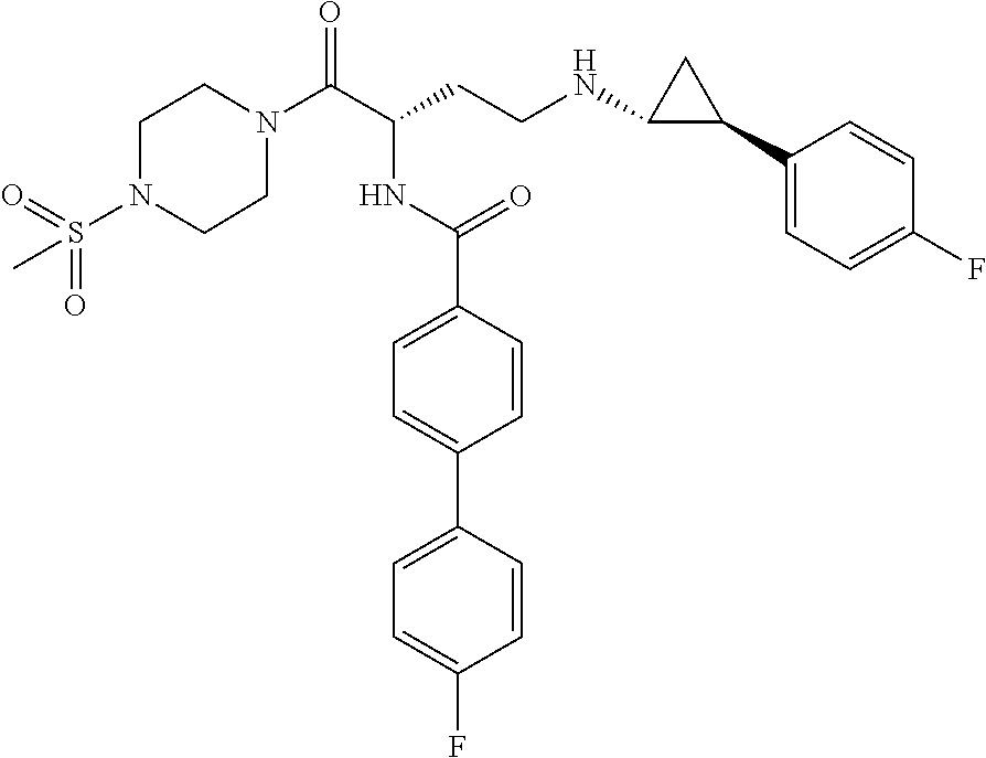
C1N(C(C(CCNC2C(C3=CC=C(F)C=C3)C2)NC(C2=CC=C(C3=CC=C(F)C=C3)C=C2)=O)=O)CCN(S(=O)(=O)C)C1
